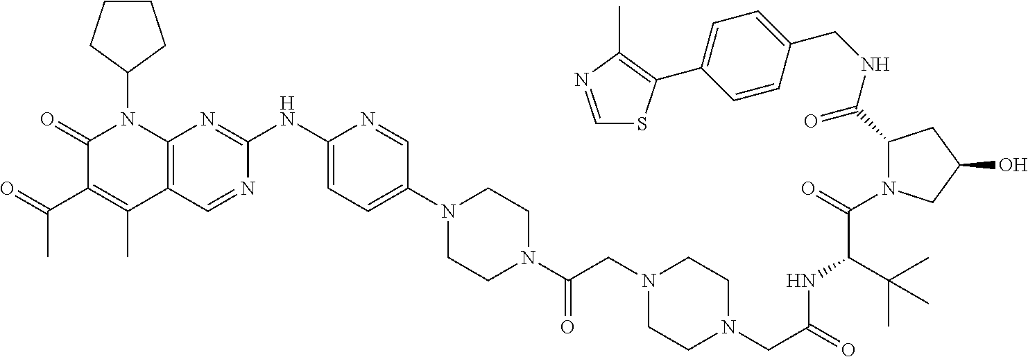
C1(=O)C(C(C)=O)=C(C)C2=C(N1C1CCCC1)N=C(NC1=CC=C(N3CCN(C(CN4CCN(CC(NC(C(C)(C)C)C(N5C(C(NCC6=CC=C(C7=C(C)N=CS7)C=C6)=O)CC(O)C5)=O)=O)CC4)=O)CC3)C=N1)N=C2
